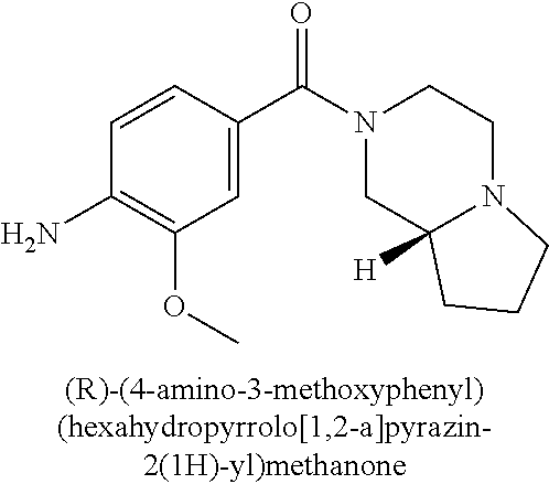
C1=C(C(=O)N2CC3([H])N(CC2)CCC3)C=CC(N)=C1OC
